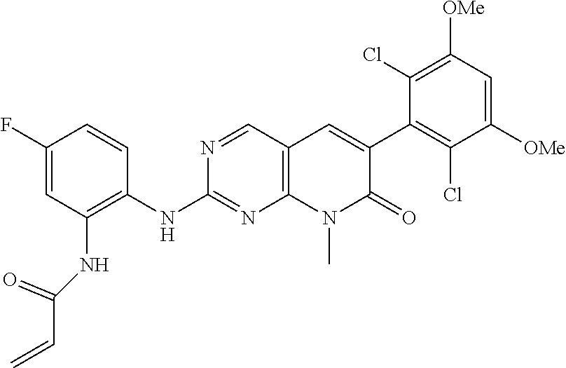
N1=CC2=C(N=C1NC1=C(NC(C=C)=O)C=C(F)C=C1)N(C)C(=O)C(C1=C(Cl)C([OMe])=CC([OMe])=C1Cl)=C2
